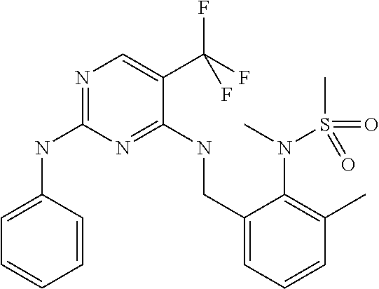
C1=CC(NC2=NC=C(C(F)(F)F)C(NCC3=CC=CC(C)=C3N(C)S(=O)(C)=O)=N2)=CC=C1
